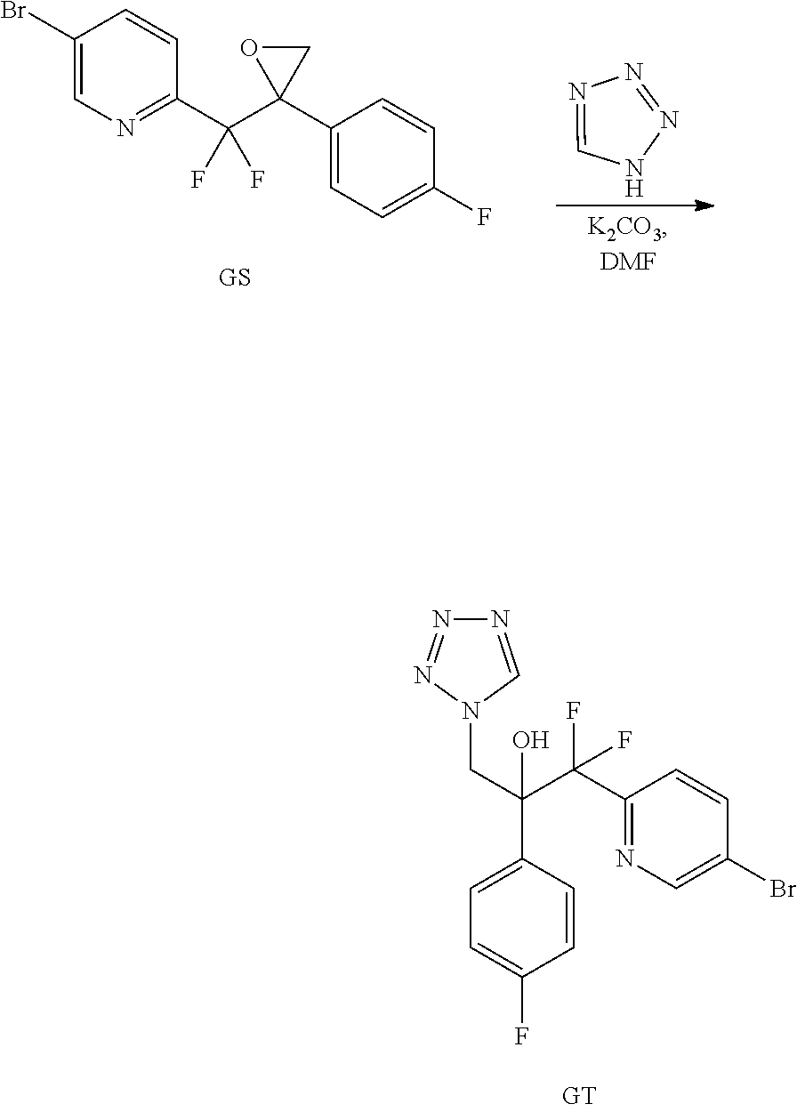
C1(Br)=CN=C(C(C2(C3=CC=C(F)C=C3)CO2)(F)F)C=C1.[GS].N1N=NN=C1.C(C1=NC=C(Br)C=C1)(F)(F)C(O)(CN1C=NN=N1)C1=CC=C(F)C=C1
